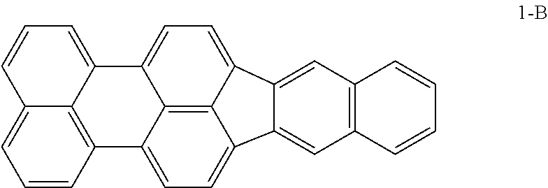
C12=CC=CC3=CC=CC(=C13)C1=CC=C3C4=C1C2=CC=C4C1=CC2=C(C=C31)C=CC=C2
